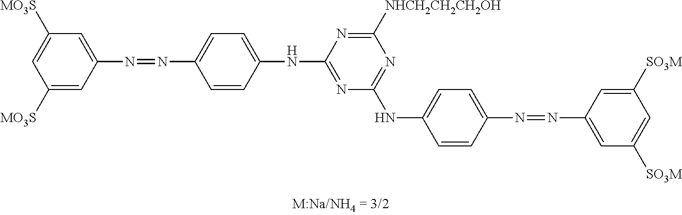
C1([MO3S])=CC([MO3S])=CC(N=NC2=CC=C(NC3=NC(NC4=CC=C(N=NC5=CC([SO3M])=CC([SO3M])=C5)C=C4)=NC([NHCH2CH2CH2OH])=N3)C=C2)=C1
